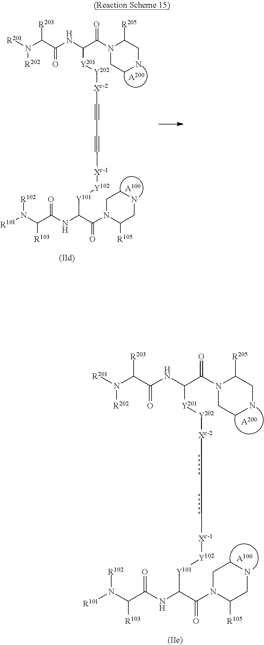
[A100].[R101]N(C(C(NC(C(N1C([R105])CNCC1)=O)[Y101][Y102][Xc-1]cc-cc[Xc-2][Y202][Y201]C(NC(C(N([R201])[R202])[R203])=O)C(N1CCNCC1[R205])=O)=O)[R103])[R102].[A200].[A100].[R101]N(C(C(NC(C(N1C([R105])CNCC1)=O)[Y101][Y102][Xc-1]C#CC#C[Xc-2][Y202][Y201]C(NC(C(N([R201])[R202])[R203])=O)C(N1CCNCC1[R205])=O)=O)[R103])[R102].[A200]
